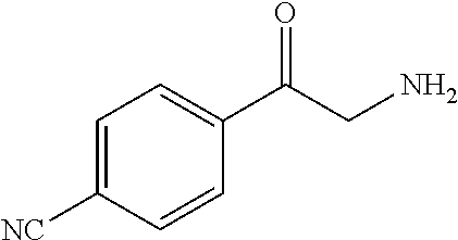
C1=C([NC])C=CC(C(CN)=O)=C1
